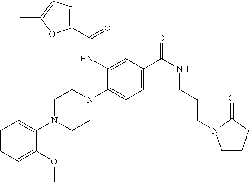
C1=CC=C(OC)C(N2CCN(C3=CC=C(C(NCCCN4CCCC4=O)=O)C=C3NC(C3=CC=C(C)O3)=O)CC2)=C1
